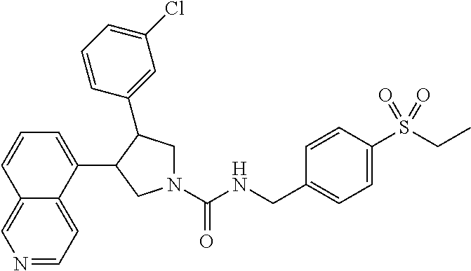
N1(C(NCC2=CC=C(S(CC)(=O)=O)C=C2)=O)CC(C2=CC(Cl)=CC=C2)C(C2=CC=CC3=CN=CC=C32)C1
